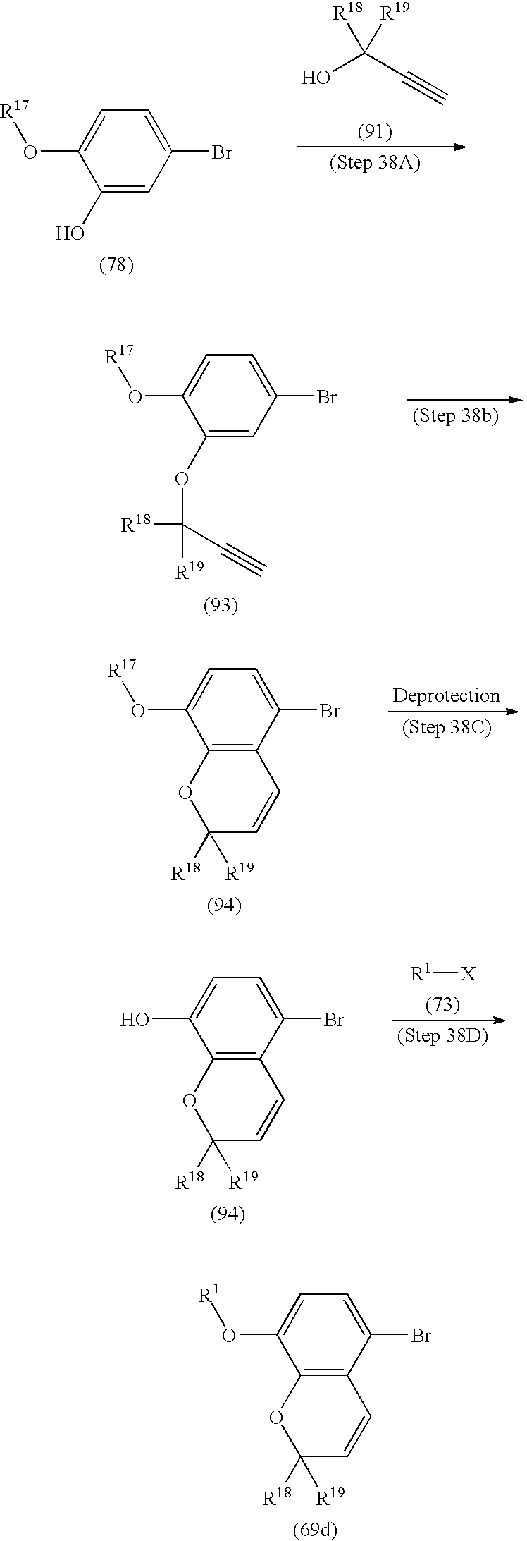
C1(O)=CC(Br)=CC=C1O[R17].C(O)(C#C)([R18])[R19].C1(OC([R18])([R19])C#C)=CC(Br)=CC=C1O[R17].C12=C(C(Br)=CC=C1O[R17])C=CC([R18])([R19])O2.C12=C(C(Br)=CC=C1O)C=CC([R18])([R19])O2.[R1][X].C12=C(C(Br)=CC=C1O[R1])C=CC([R18])([R19])O2
